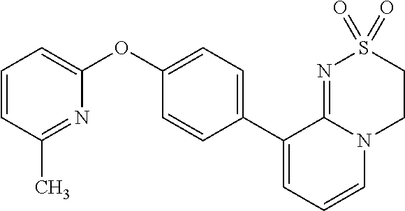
C1(C2=CC=C(OC3=CC=CC(C)=N3)C=C2)=CC=CN2C1=NS(=O)(=O)CC2
